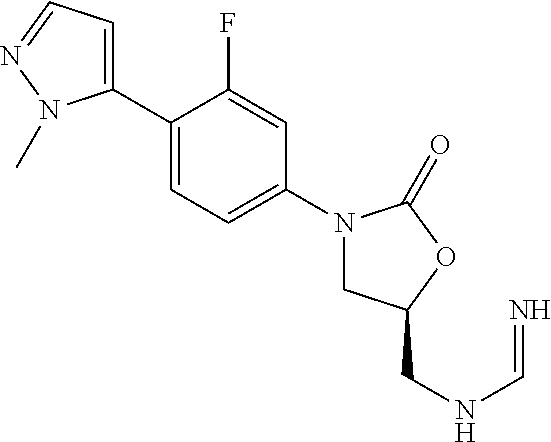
C1(C2=CC=C(N3CC(CNC=N)OC3=O)C=C2F)=CC=NN1C
